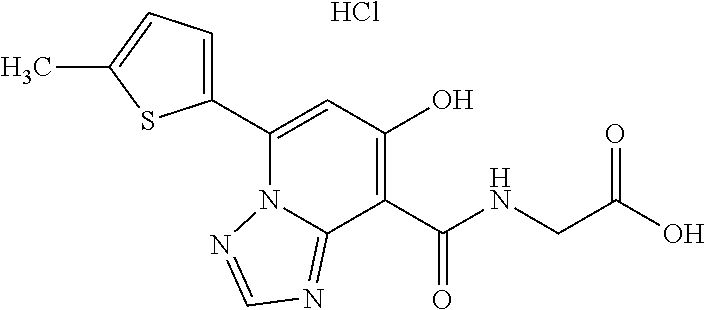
C1(C2=CC(O)=C(C(NCC(O)=O)=O)C3=NC=NN23)=CC=C(C)S1.Cl
